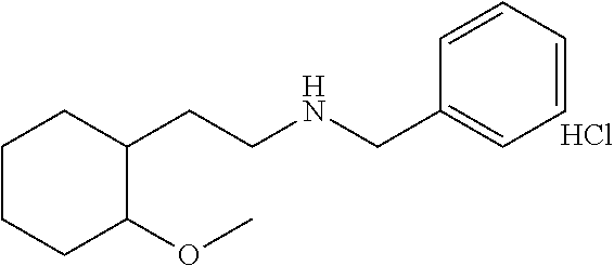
C1(CCNCC2=CC=CC=C2)CCCCC1OC.Cl
